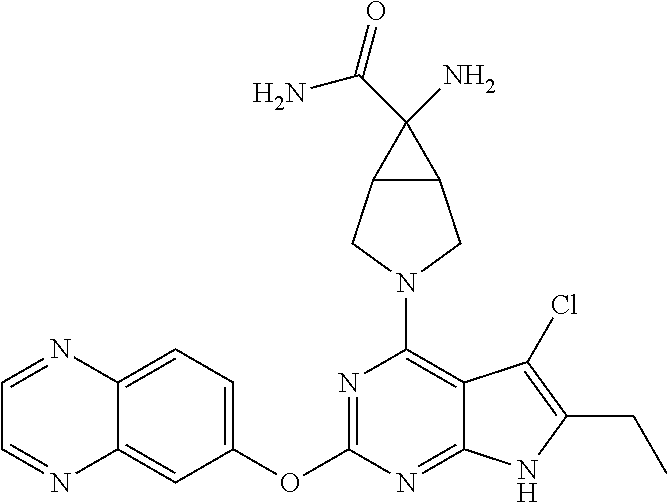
C12=CC=C(OC3=NC(N4CC5C(C4)C5(C(=O)N)N)=C4C(=N3)NC(CC)=C4Cl)C=C1N=CC=N2
